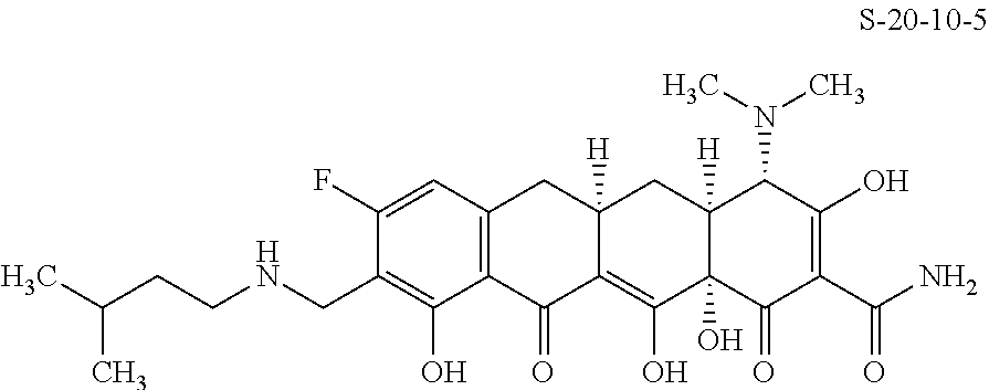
C1(F)=CC2=C(C(O)=C1CNCCC(C)C)C(=O)C1=C(O)C3(O)C([H])(CC1([H])C2)C(N(C)C)C(O)=C(C(N)=O)C3=O
